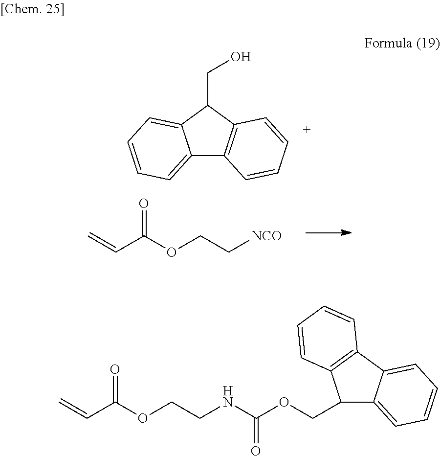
C=CC(OCCNC(OCC1C2=CC=CC=C2C2=C1C=CC=C2)=O)=O.C=CC(OCC[NCO])=O.C12=CC=CC=C1C(CO)C1=C2C=CC=C1
